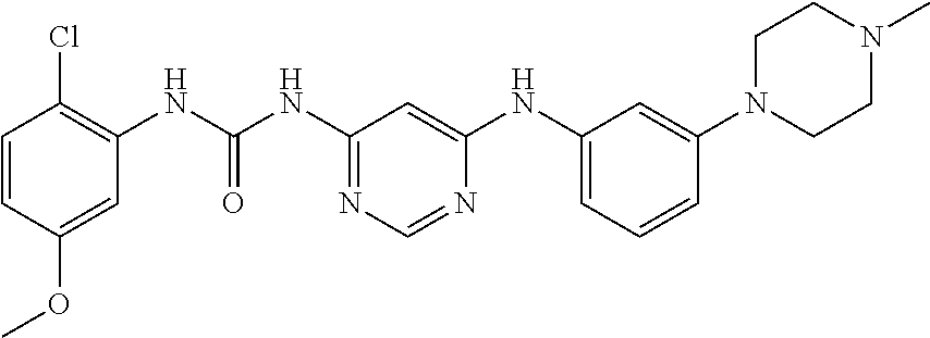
C1=CC(OC)=CC(NC(NC2=NC=NC(NC3=CC=CC(N4CCN(C)CC4)=C3)=C2)=O)=C1Cl
